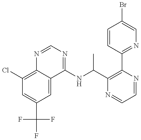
C1(Cl)=C2C(=CC(C(F)(F)F)=C1)C(NC(C1=C(C3=NC=C(Br)C=C3)N=CC=N1)C)=NC=N2
